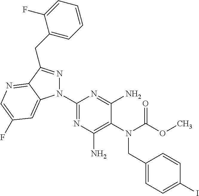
C1(N2N=C(CC3=CC=CC=C3F)C3=NC=C(F)C=C23)=NC(N)=C(N(C(OC)=O)CC2=CC=C(I)C=C2)C(N)=N1
